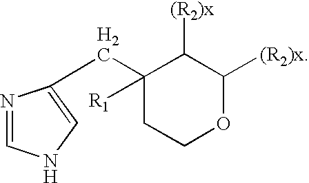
N1=CNC=C1CC1([R1])CCOC([(R2)x])C1[(R2)x]
